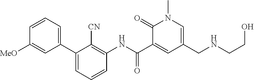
C1(C2=CC=CC([MeO])=C2)=CC=CC(NC(C2=CC(CNCCO)=CN(C)C2=O)=O)=C1[CN]
